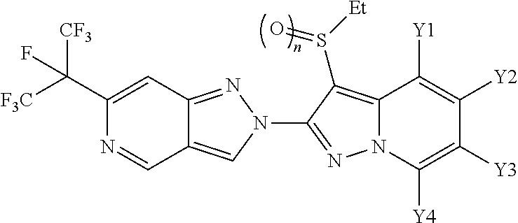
C1(C([F3C])([CF3])F)=CC2=NN(C3=NN4C(=C3S([Et])=O)C([Y1])=C([Y2])C([Y3])=C4[Y4])C=C2C=N1
